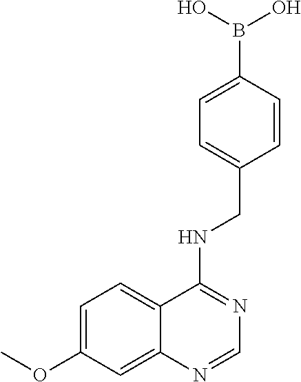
C1=C(OC)C=C2C(=C1)C(NCC1=CC=C(B(O)O)C=C1)=NC=N2
